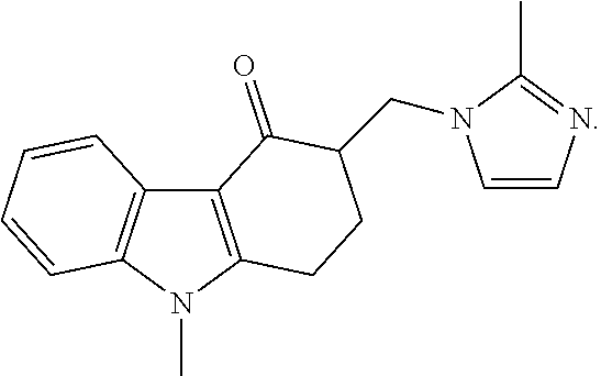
C12=C(N(C)C3=C1C=CC=C3)CCC(CN1C=CN=C1C)C2=O
